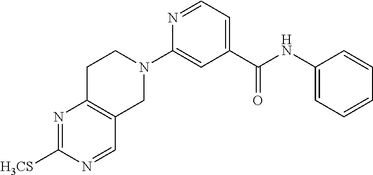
N1=C([H3CS])N=CC2=C1CCN(C1=CC(C(NC3=CC=CC=C3)=O)=CC=N1)C2
